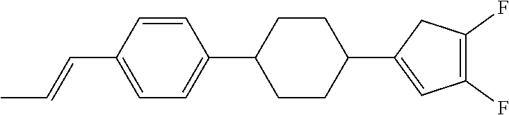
C(=CC)C1=CC=C(C2CCC(C3=CC(F)=C(F)C3)CC2)C=C1
